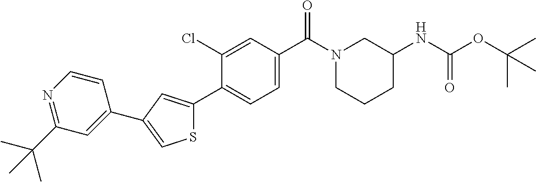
C1(NC(=O)OC(C)(C)C)CN(C(C2=CC=C(C3=CC(C4=CC(C(C)(C)C)=NC=C4)=CS3)C(Cl)=C2)=O)CCC1
